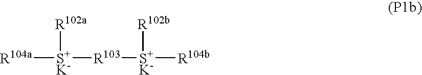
[R104a][S+K-]([R103][S+K-]([R102b])[R104b])[R102a]
